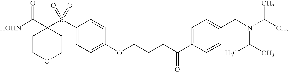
[HOHN]C(C1(S(C2=CC=C(OCCCC(C3=CC=C(CN(C(C)C)C(C)C)C=C3)=O)C=C2)(=O)=O)CCOCC1)=O
